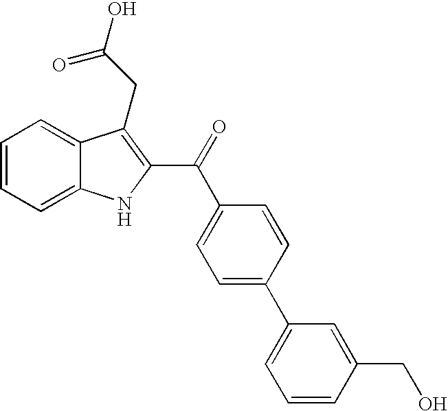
C1=CC=C2C(=C1)C(CC(=O)O)=C(C(=O)C1=CC=C(C3=CC=CC(CO)=C3)C=C1)N2
